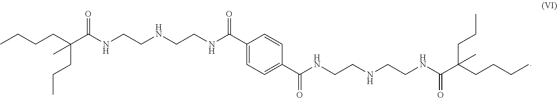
CCCCC(C(NCCNCCNC(C1=CC=C(C(NCCNCCNC(C(CCCC)(CCC)C)=O)=O)C=C1)=O)=O)(CCC)C
